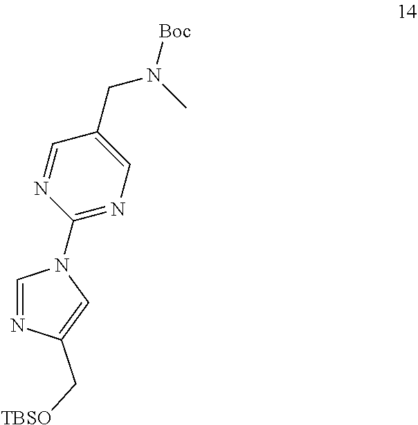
C1(C[TBSO])=CN(C2=NC=C(CN(C)[Boc])C=N2)C=N1
